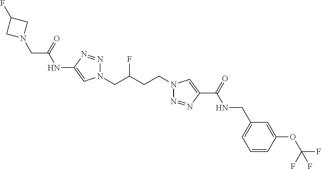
C1(NC(CN2CC(F)C2)=O)=CN(CC(CCN2N=NC(C(=O)NCC3=CC=CC(OC(F)(F)F)=C3)=C2)F)N=N1
